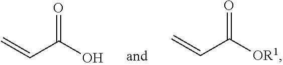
C=CC(O)=O.C=CC([OR1])=O
